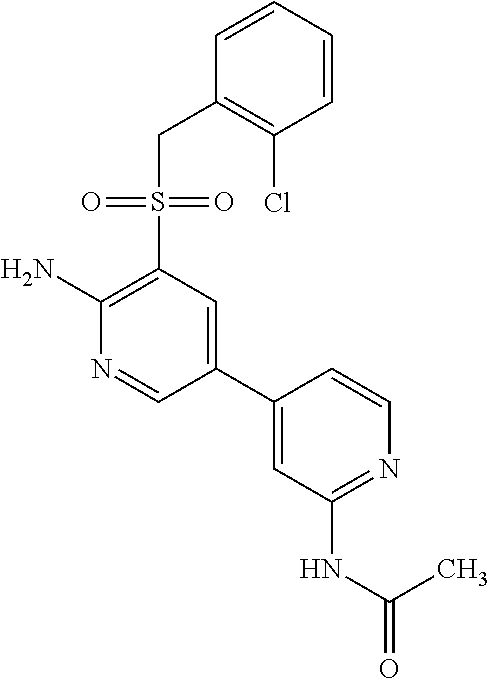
C1(N)=C(S(CC2=C(Cl)C=CC=C2)(=O)=O)C=C(C2=CC(NC(=O)C)=NC=C2)C=N1
